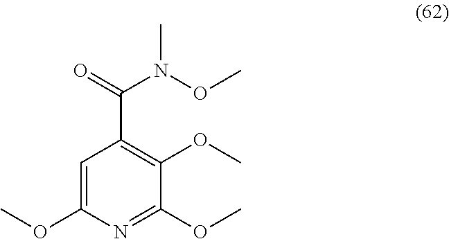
C1=C(OC)N=C(OC)C(OC)=C1C(N(OC)C)=O
